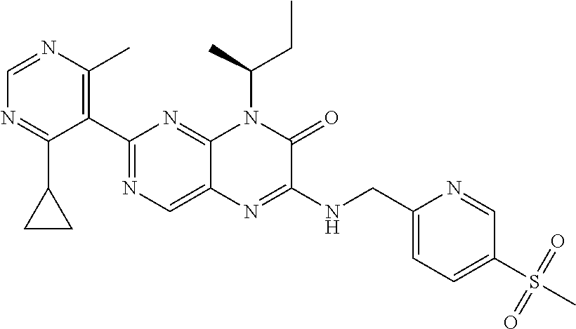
C1(C2=NC=C3C(=N2)N(C(CC)C)C(=O)C(NCC2=CC=C(S(C)(=O)=O)C=N2)=N3)=C(C)N=CN=C1C1CC1
